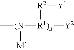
[R2]([R1)n]([(N]([M])C)[Y2])[Y1]
